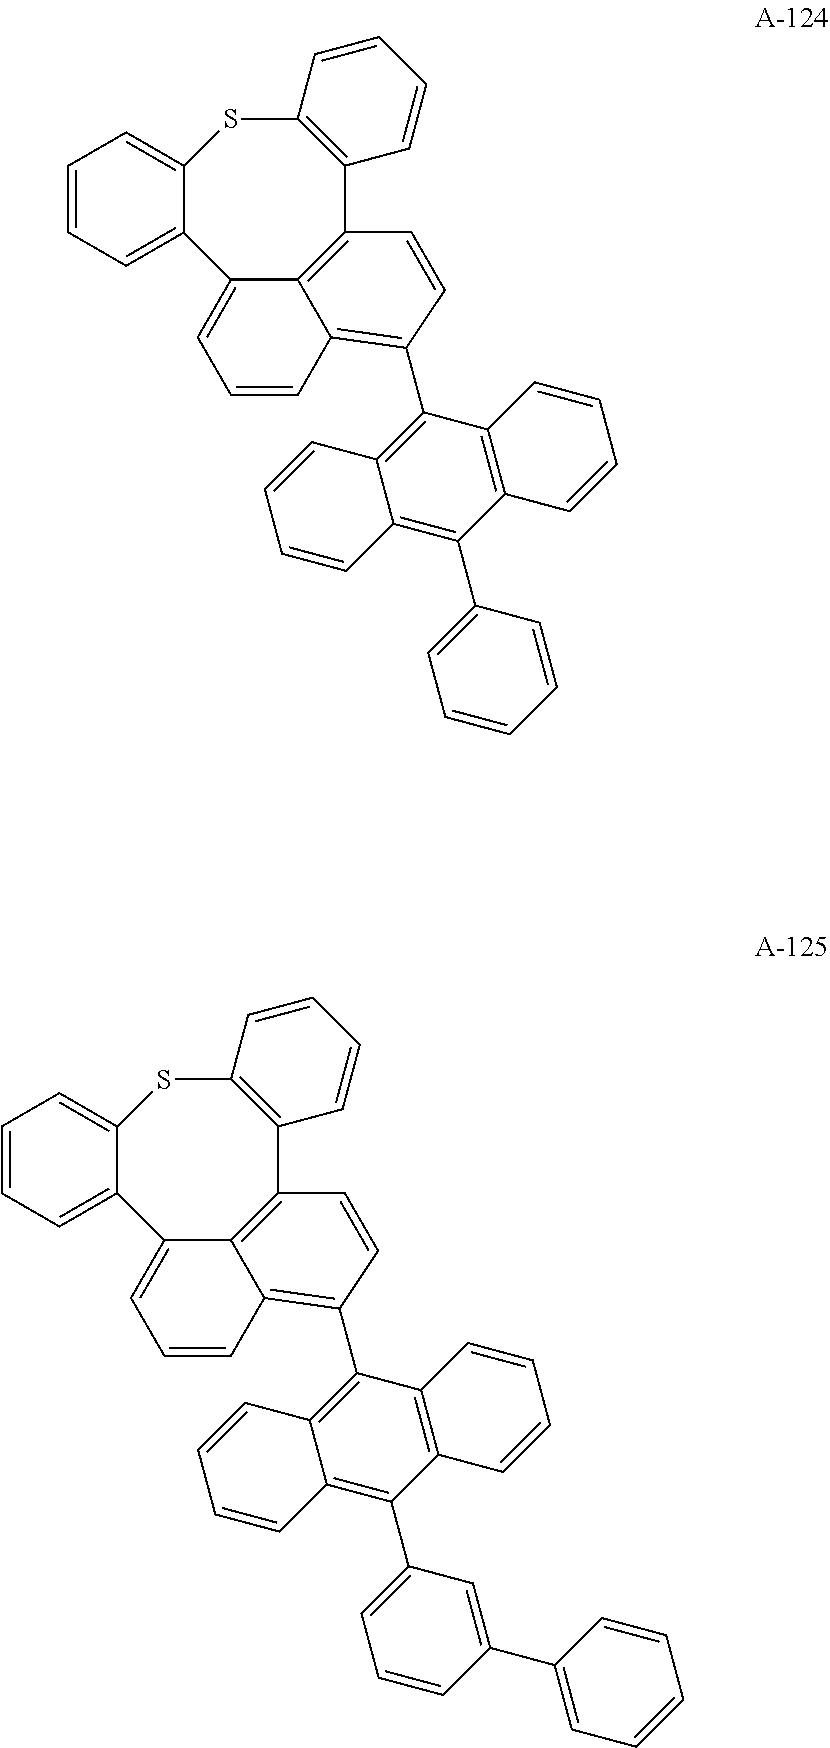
C12=C3C4=C(SC5=CC=CC=C5C1=CC=CC2=C(C1=C2C(=C(C5=CC=CC=C5)C5=C1C=CC=C5)C=CC=C2)C=C3)C=CC=C4.C12=C3C4=C(SC5=CC=CC=C5C1=CC=CC2=C(C1=C2C(=C(C5=CC=CC(C6=CC=CC=C6)=C5)C5=C1C=CC=C5)C=CC=C2)C=C3)C=CC=C4
